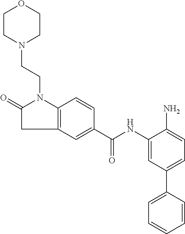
C1N(CCN2C3=C(C=C(C(NC4=CC(C5=CC=CC=C5)=CC=C4N)=O)C=C3)CC2=O)CCOC1
